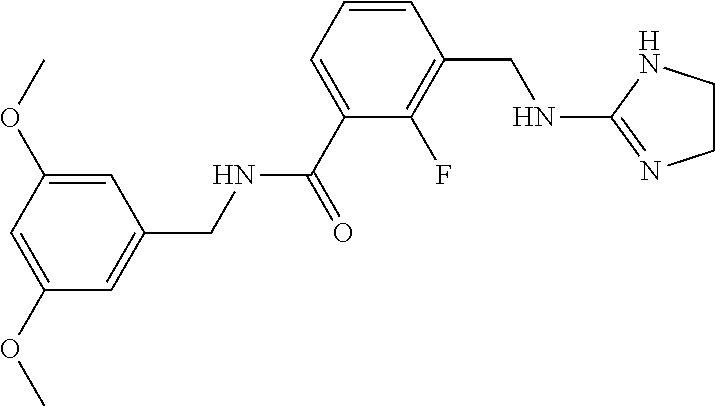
C1(OC)=CC(CNC(C2=CC=CC(CNC3=NCCN3)=C2F)=O)=CC(OC)=C1
